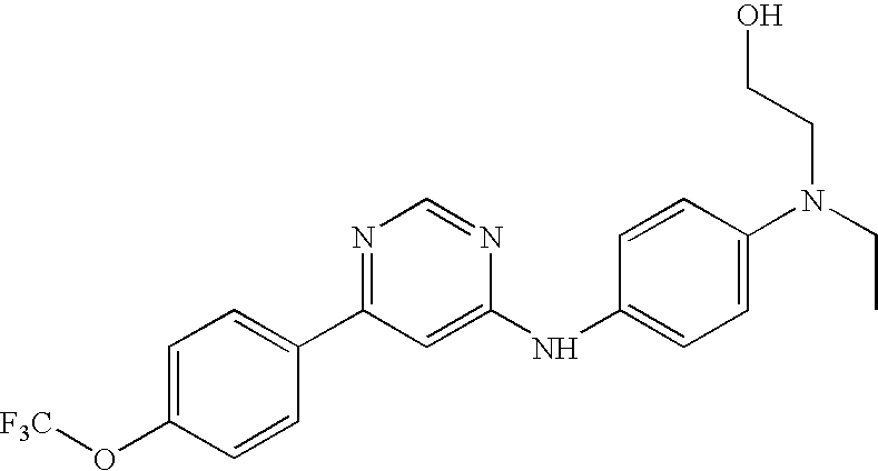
[F3C]OC1=CC=C(C2=NC=NC(NC3=CC=C(N(CC)CCO)C=C3)=C2)C=C1
